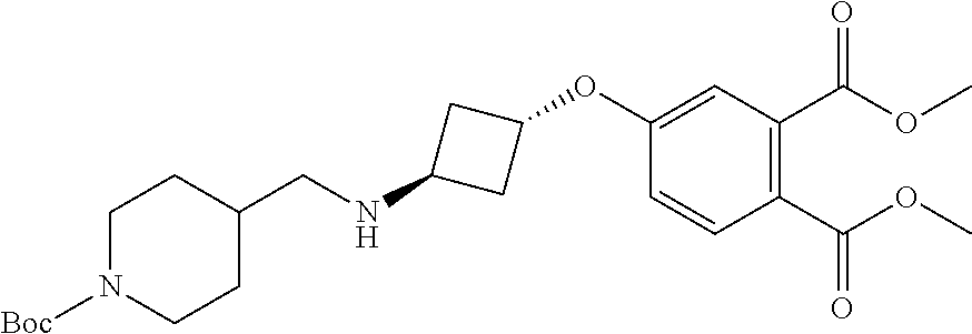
C1(OC2CC(NCC3CCN([Boc])CC3)C2)=CC(C(OC)=O)=C(C(OC)=O)C=C1
